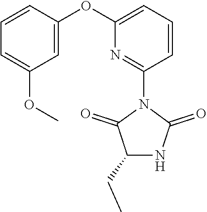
C1=C(OC)C=C(OC2=CC=CC(N3C(=O)C(CC)NC3=O)=N2)C=C1
